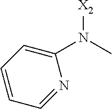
[X2]N(C1=CC=CC=N1)C
